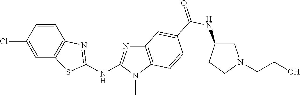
C1(Cl)=CC2=C(C=C1)N=C(NC1=NC3=C(N1C)C=CC(C(NC1CN(CCO)CC1)=O)=C3)S2
